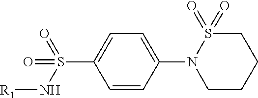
C1=CC(N2CCCCS2(=O)=O)=CC=C1S(N[R1])(=O)=O
